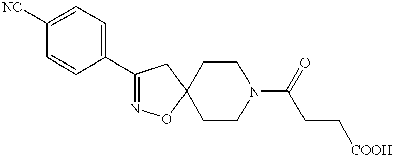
[NC]C1=CC=C(C2=NOC3(C2)CCN(C(CC[COOH])=O)CC3)C=C1
